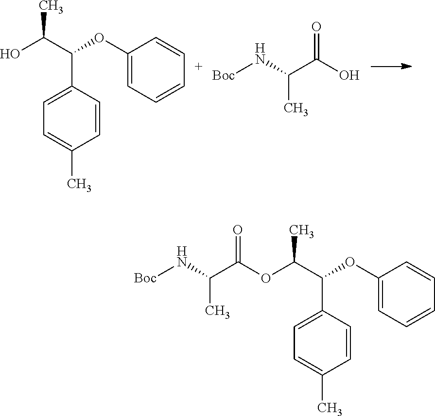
C1(OC(C2=CC=C(C)C=C2)C(O)C)=CC=CC=C1.OC(C(C)N[Boc])=O.C(C(C)N[Boc])(=O)OC(C(OC1=CC=CC=C1)C1=CC=C(C)C=C1)C
